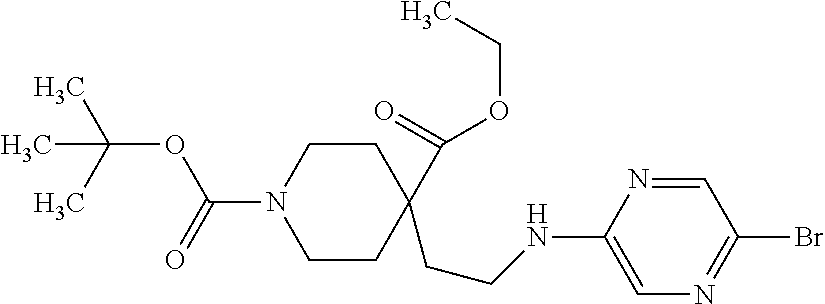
C1=NC(NCCC2(C(OCC)=O)CCN(C(=O)OC(C)(C)C)CC2)=CN=C1Br
